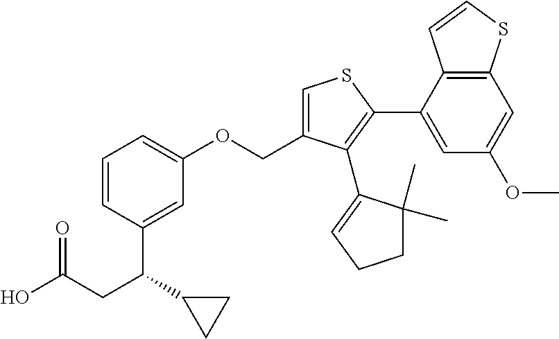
O=C(CC(C1CC1)C1=CC(OCC2=CSC(C3=CC(OC)=CC4=C3C=CS4)=C2C2=CCCC2(C)C)=CC=C1)O
